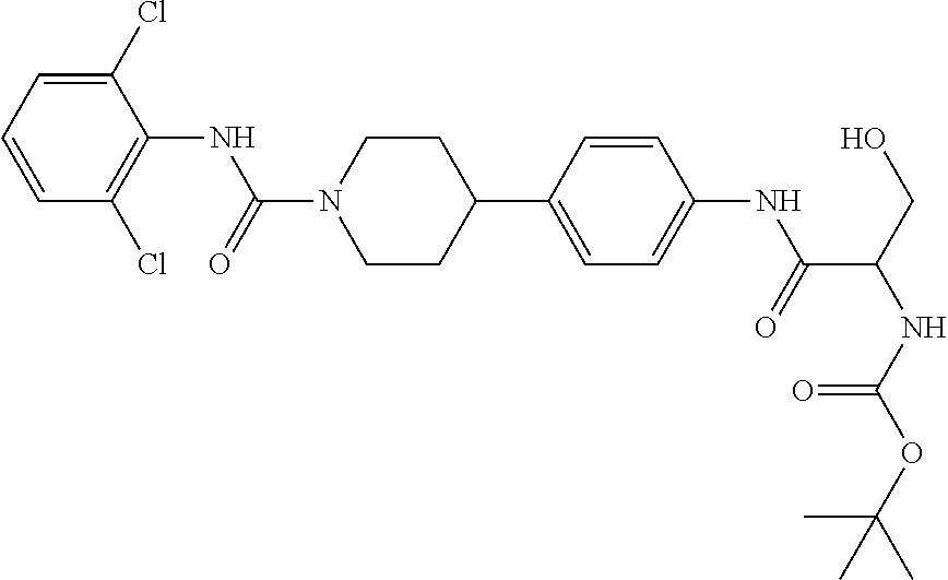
C1(Cl)=CC=CC(Cl)=C1NC(N1CCC(C2=CC=C(NC(C(CO)NC(OC(C)(C)C)=O)=O)C=C2)CC1)=O
